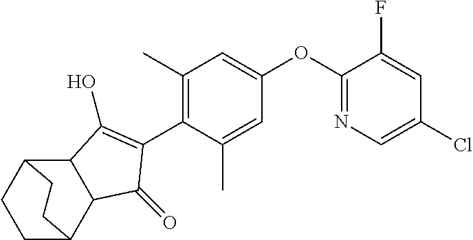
C1CC2C3C(C(=O)C(C4=C(C)C=C(OC5=NC=C(Cl)C=C5F)C=C4C)=C3O)C1CC2
